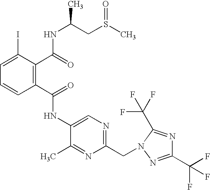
C1=C(I)C(C(=O)NC(CS(C)=O)C)=C(C(=O)NC2=CN=C(CN3C(C(F)(F)F)=NC(C(F)(F)F)=N3)N=C2C)C=C1
